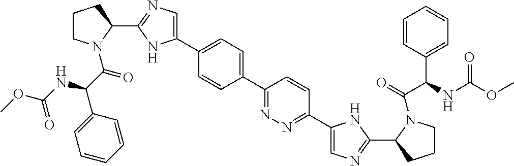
C1(C2=CC=C(C3=CN=C(C4CCCN4C(C(NC(OC)=O)C4=CC=CC=C4)=O)N3)C=C2)=NN=C(C2=CN=C(C3CCCN3C(=O)C(C3=CC=CC=C3)NC(OC)=O)N2)C=C1
